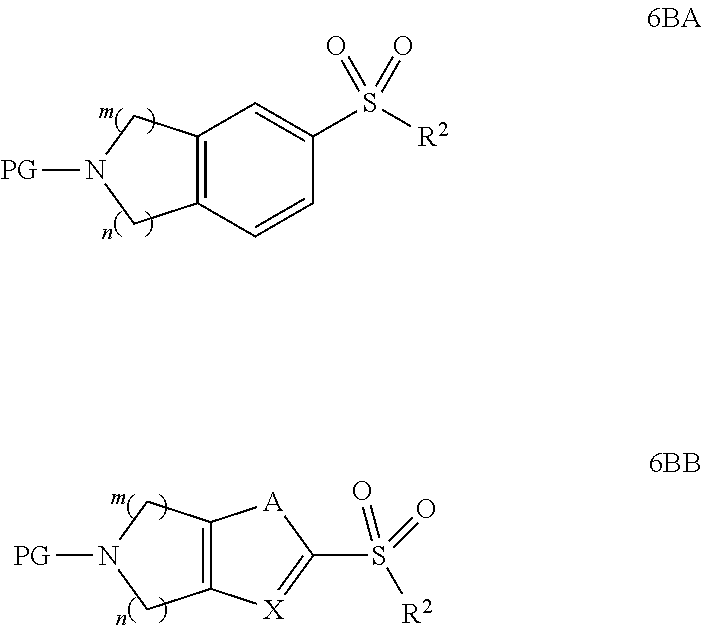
C12=C(C=CC(S([R2])(=O)=O)=C1)CN([PG])C2.C12=C(CN([PG])C1)[A]C(S([R2])(=O)=O)=[X]2
